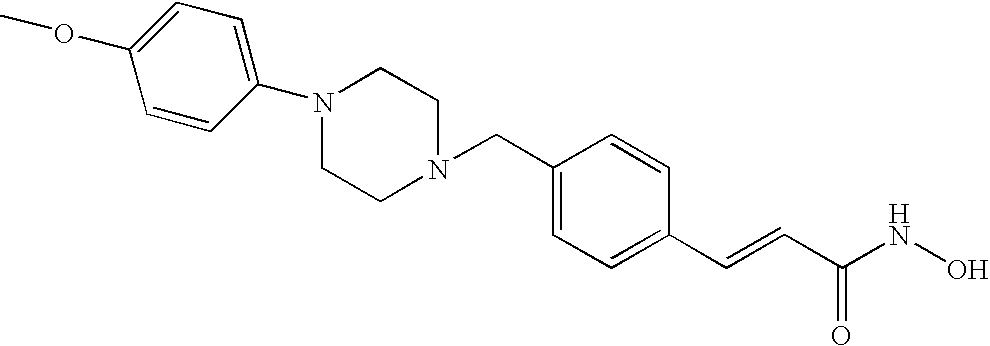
C1=CC(N2CCN(CC3=CC=C(C=CC(NO)=O)C=C3)CC2)=CC=C1OC
